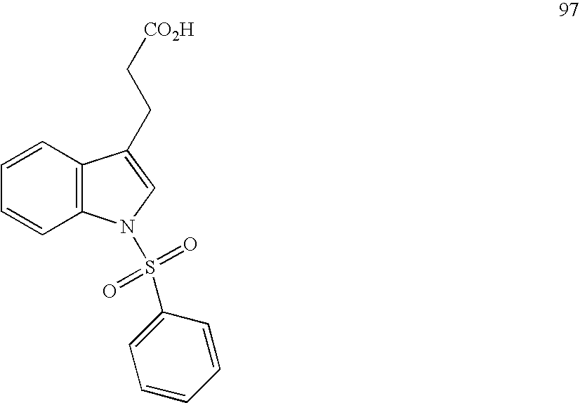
C1=CC2=C(C=C1)N(S(=O)(=O)C1=CC=CC=C1)C=C2CC[CO2H]
